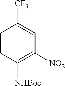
C1=CC([NHBoc])=C([NO2])C=C1[CF3]
